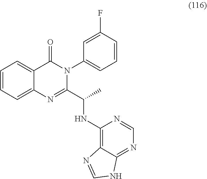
C1=CC=C2C(=C1)C(=O)N(C1=CC=CC(F)=C1)C(C(C)NC1=C3C(=NC=N1)NC=N3)=N2
